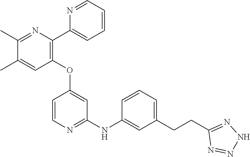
N1=NNN=C1CCC1=CC=CC(NC2=NC=CC(OC3=C(C4=CC=CC=N4)N=C(C)C(C)=C3)=C2)=C1
